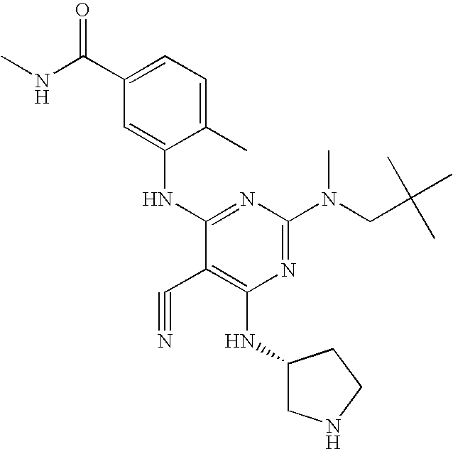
C1(C)=CC=C(C(NC)=O)C=C1NC1=NC(N(CC(C)(C)C)C)=NC(NC2CNCC2)=C1C#N
